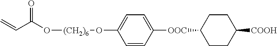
O([(CH2)6]OC1=CC=C([OOC]C2CCC([COOH])CC2)C=C1)C(C=C)=O
